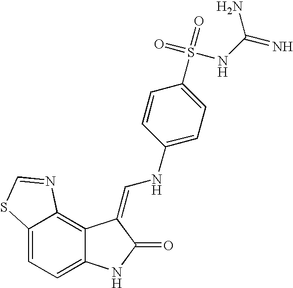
C12=CC=C3C(=C1N=CS2)C(=CNC1=CC=C(S(=O)(=O)NC(=N)N)C=C1)C(=O)N3
